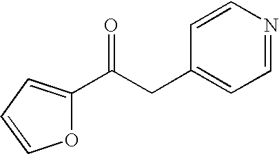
C1=NC=CC(CC(C2=CC=CO2)=O)=C1
